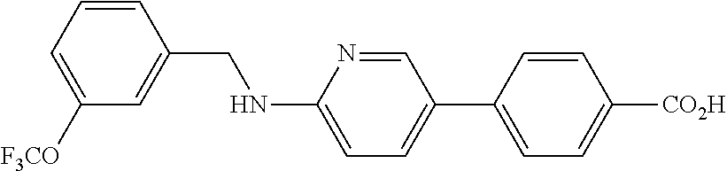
C1=CC(CNC2=CC=C(C3=CC=C([CO2H])C=C3)C=N2)=CC([F3CO])=C1
